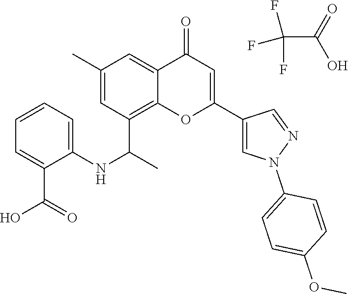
FC(F)(F)C(=O)O.C12=C(C(C)NC3=CC=CC=C3C(O)=O)C=C(C)C=C1C(=O)C=C(C1=CN(C3=CC=C(OC)C=C3)N=C1)O2
